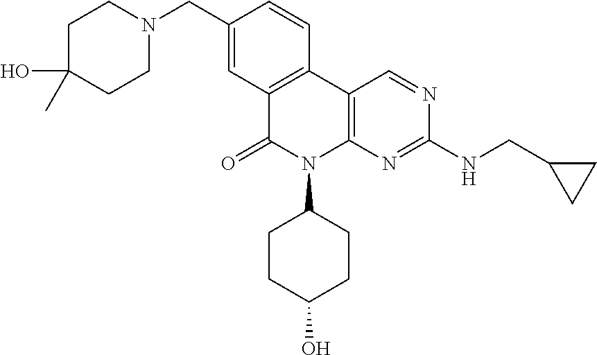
CC1(O)CCN(CC2=CC3=C(C=C2)C2=C(N(C4CCC(O)CC4)C3=O)N=C(NCC3CC3)N=C2)CC1
